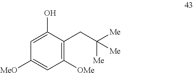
C1([MeO])=CC([OMe])=C(CC([Me])([Me])[Me])C(O)=C1
